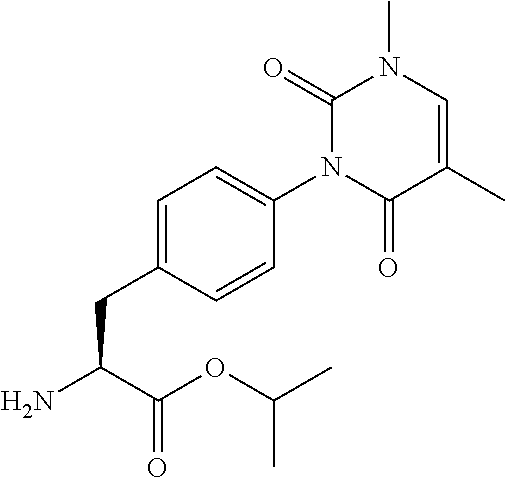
C1(=O)N(C)C=C(C)C(=O)N1C1=CC=C(CC(C(=O)OC(C)C)N)C=C1
